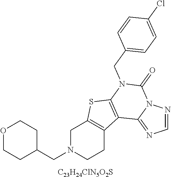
O1CCC(CN2CCC3=C(C2)SC2=C3C3=NC=NN3C(=O)N2CC2=CC=C(Cl)C=C2)CC1.[C23H24ClN5O2S]
